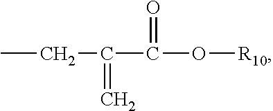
CCC(C(O[R10])=O)=C
